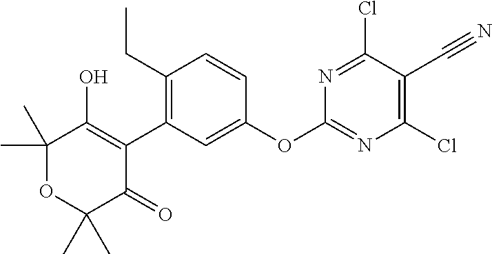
C1(CC)=C(C2=C(O)C(C)(C)OC(C)(C)C2=O)C=C(OC2=NC(Cl)=C(C#N)C(Cl)=N2)C=C1
